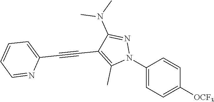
C1(N2N=C(N(C)C)C(C#CC3=CC=CC=N3)=C2C)=CC=C([OCF3])C=C1
